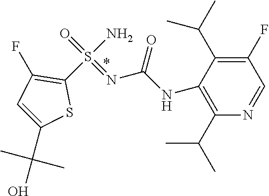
C1(S(N)(=O)=NC(NC2=C(C(C)C)N=CC(F)=C2C(C)C)=O)=C(F)C=C(C(O)(C)C)S1
